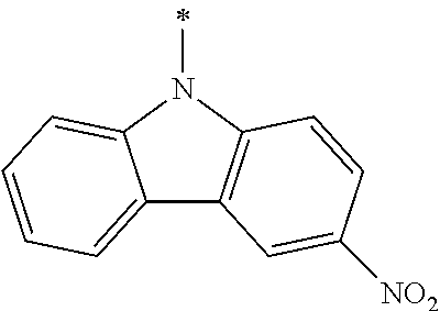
C12=CC=CC=C1N(C)C1=C2C=C([NO2])C=C1
